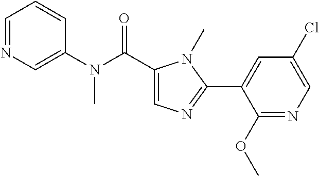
C1=CC=NC=C1N(C(C1=CN=C(C2=CC(Cl)=CN=C2OC)N1C)=O)C
